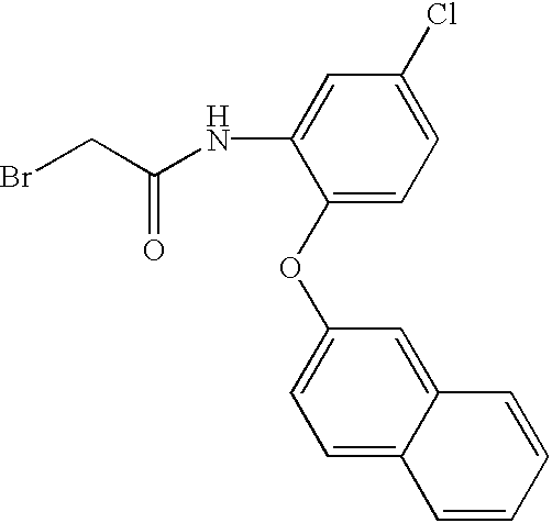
BrCC(NC1=CC(Cl)=CC=C1OC1=CC=C2C(=C1)C=CC=C2)=O
